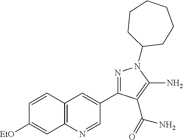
C1=CC2=C(C=C1[EtO])N=CC(C1=NN(C3CCCCCC3)C(N)=C1C(N)=O)=C2
